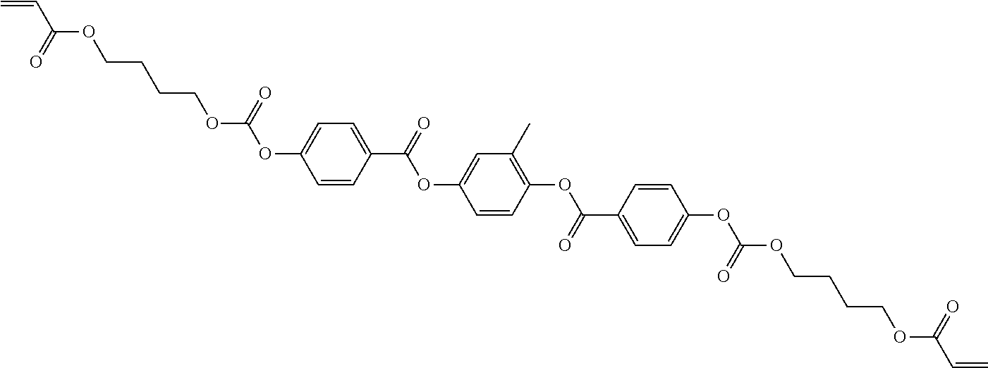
C=CC(OCCCCOC(OC1=CC=C(C(=O)OC2=CC(C)=C(OC(C3=CC=C(OC(OCCCCOC(C=C)=O)=O)C=C3)=O)C=C2)C=C1)=O)=O
